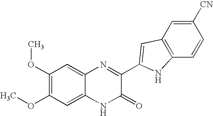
C1=C2C(=CC(OC)=C1OC)N=C(C1=CC3=C(C=CC([CN])=C3)N1)C(=O)N2
